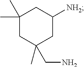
C1(C)(C)CC(CN)(C)CC([NH2])C1
